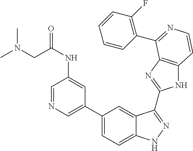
C1(C2=CC=C3C(=C2)C(C2=NC4=C(N2)C=CN=C4C2=C(F)C=CC=C2)=NN3)=CN=CC(NC(CN(C)C)=O)=C1
